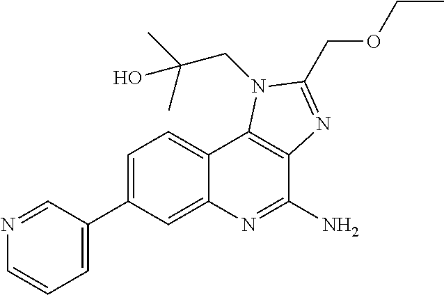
C1=C(C2=CC=CN=C2)C=C2C(=C1)C1=C(C(N)=N2)N=C(COCC)N1CC(C)(O)C
